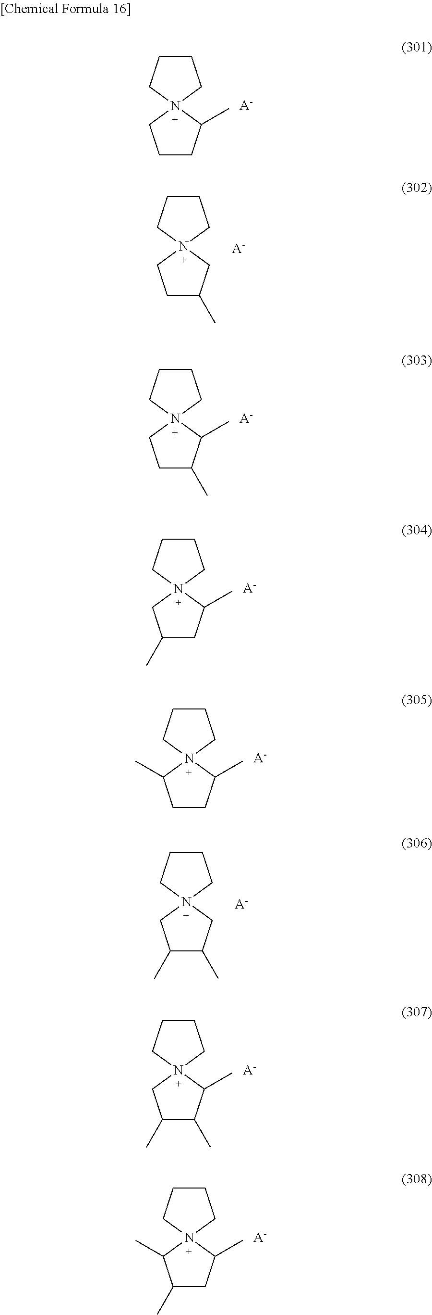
C1CC(C)N2(C1)CCCC2.[A-].C1C(C)C(C)N2(C1)CCCC2.[A-].C1(C)CC(C)N2(C1)CCCC2.[A-].C1CC(C)N2(C1C)CCCC2.[A-].C1(C)C(C)C(C)N2(C1)CCCC2.[A-].C1(C)CC(C)N2(C1C)CCCC2.[A-].C1C(C)CN2(C1)CCCC2.[A-].C1(C)C(C)CN2(C1)CCCC2.[A-]
